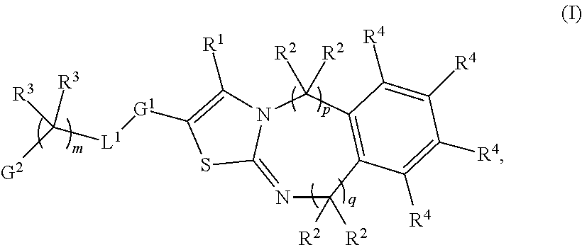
[G1]([L1]C([G2])([R3])[R3])C1=C([R1])N2C([R2])([R2])C3=C(C([R2])([R2])N=C2S1)C([R4])=C([R4])C([R4])=C3[R4]
